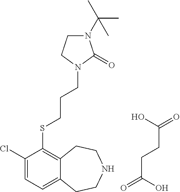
C(CSC1=C2C(=CC=C1Cl)CCNCC2)CN1C(=O)N(C(C)(C)C)CC1.OC(=O)CCC(=O)O
